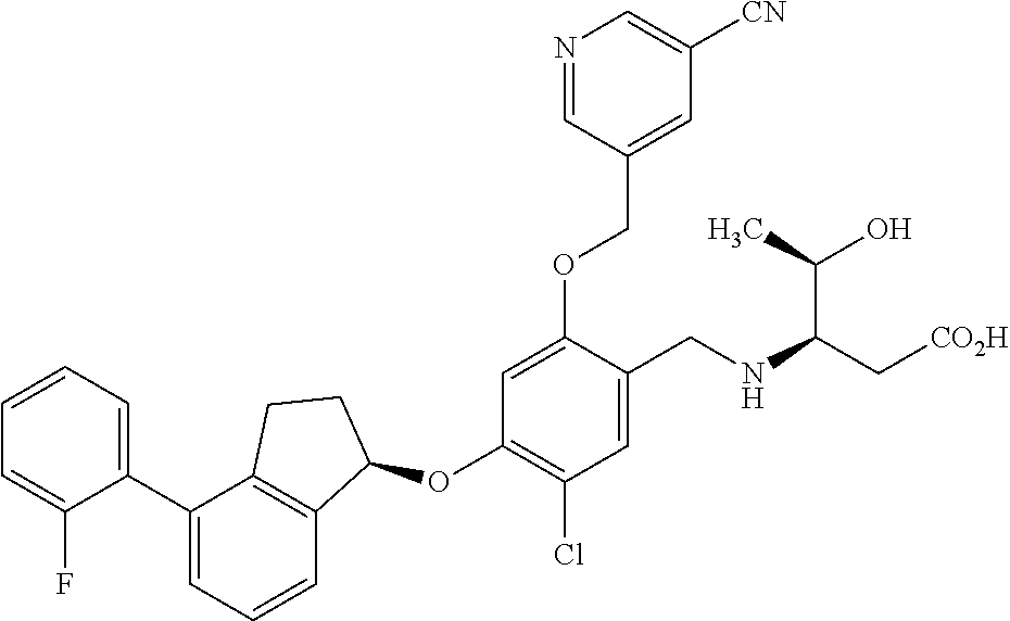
C1(C2=CC=CC3=C2CCC3OC2=C(Cl)C=C(CNC(C(O)C)C[CO2H])C(OCC3=CC([CN])=CN=C3)=C2)=CC=CC=C1F
